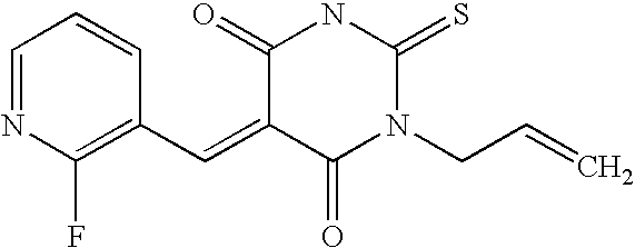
O=C1C(=CC2=C(F)N=CC=C2)C(=O)NC(=S)N1CC=C
